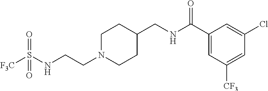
C(CN1CCC(CNC(C2=CC([CF3])=CC(Cl)=C2)=O)CC1)NS([F3C])(=O)=O
